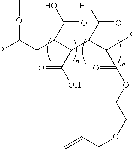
*C(CC(C(C(C(*)C(OCCOCC=C)=O)C(O)=O)C(O)=O)C(O)=O)OC
